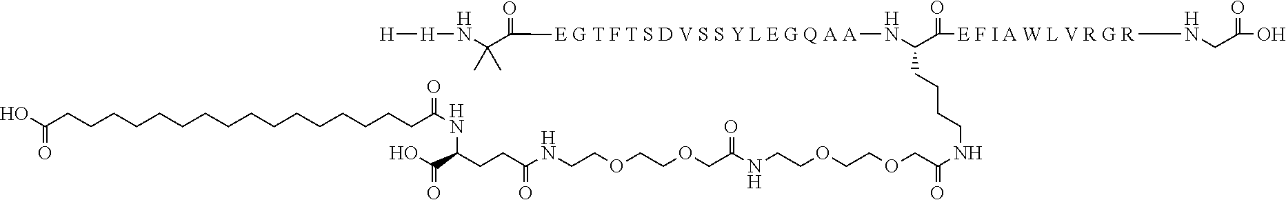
OC(CCCCCCCCCCCCCCCCC(=O)NC(C(=O)O)CCC(NCCOCCOCC(=O)NCCOCCOCC(NCCCCC(N[E G T F T S D V S S Y L E G Q A A]C(=O)C(N[H][H])(C)C)C(=O)[E F I A W L V R G R]NCC(=O)O)=O)=O)=O
